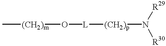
[(CH2)m](O[L][(CH2)p]N([R29])[R30])C
